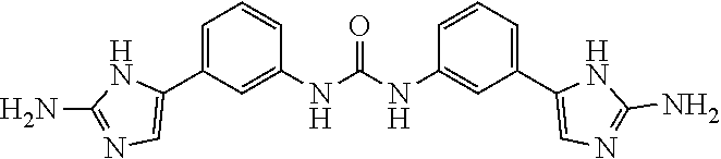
C1(NC(NC2=CC(C3=CN=C(N)N3)=CC=C2)=O)=CC(C2=CN=C(N)N2)=CC=C1
